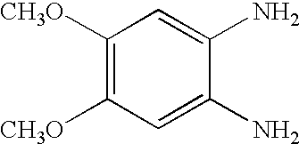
C1([CH3O])=C([CH3O])C=C(N)C(N)=C1
